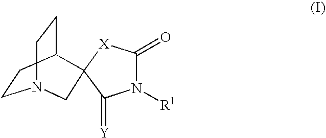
C1CC2CCN1CC21[X]C(=O)N([R1])C1=[Y]
